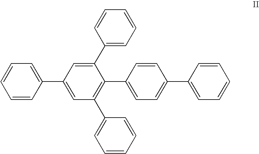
C1=CC=C(C2=CC(C3=CC=CC=C3)=C(C3=CC=C(C4=CC=CC=C4)C=C3)C(C3=CC=CC=C3)=C2)C=C1
